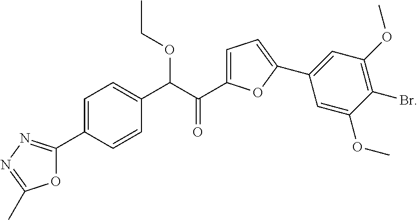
O1C(C2=CC=C(C(C(=O)C3=CC=C(C4=CC(OC)=C(Br)C(OC)=C4)O3)OCC)C=C2)=NN=C1C
